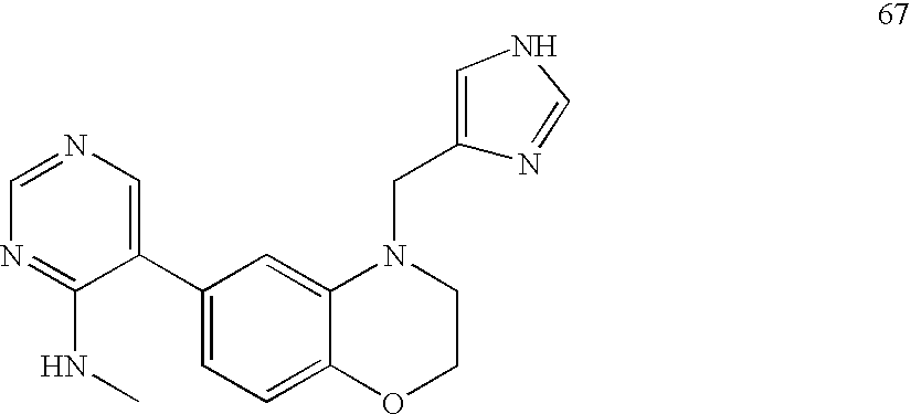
C1=C(C2=CN=CN=C2NC)C=C2C(=C1)OCCN2CC1=CNC=N1
